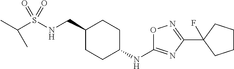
C(S(NCC1CCC(NC2=NC(C3(F)CCCC3)=NO2)CC1)(=O)=O)(C)C
